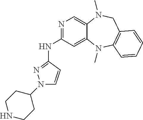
C1(N2C=CC(NC3=NC=C4C(=C3)N(C)C3=C(CN4C)C=CC=C3)=N2)CCNCC1
